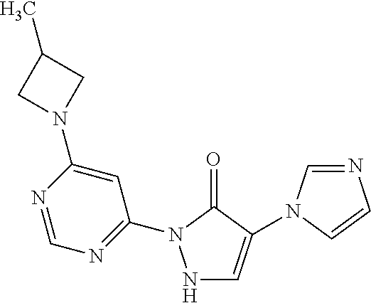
N1C=C(N2C=NC=C2)C(=O)N1C1=NC=NC(N2CC(C)C2)=C1
